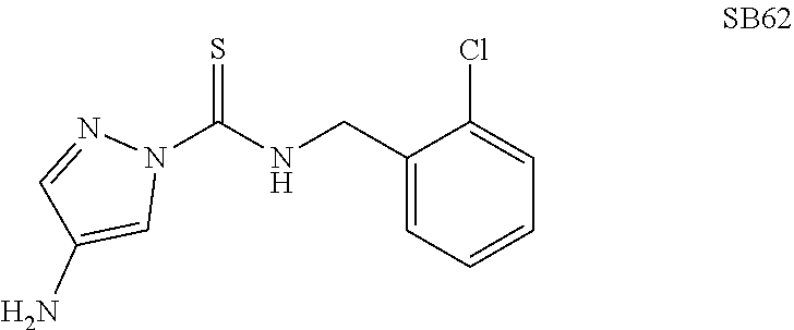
N1=CC(N)=CN1C(NCC1=CC=CC=C1Cl)=S
